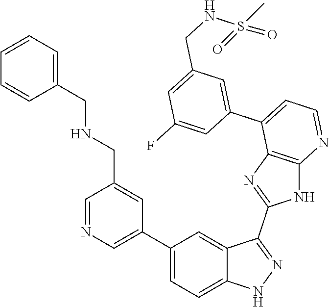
C1=NC=C(C2=CC=C3C(=C2)C(C2=NC4=C(N2)N=CC=C4C2=CC(CNS(=O)(C)=O)=CC(F)=C2)=NN3)C=C1CNCC1=CC=CC=C1
